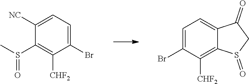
C1(Br)=CC=C([NC])C(S(C)=O)=C1[CHF2].C1=C(Br)C([CHF2])=C2C(=C1)C(=O)CS2=O
